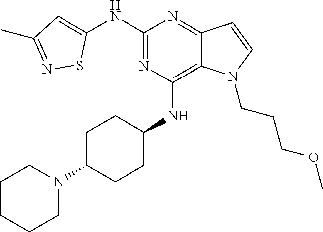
C1(NC2=CC(C)=NS2)=NC(NC2CCC(N3CCCCC3)CC2)=C2C(=N1)C=CN2CCCOC
